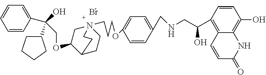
Br.C1=CC(C(O)(C2CCCC2)COC2C3CCN(CCCOC4=CC=C(CNCC(C5=C6C(=C(O)C=C5)NC(=O)C=C6)O)C=C4)(C2)CC3)=CC=C1
